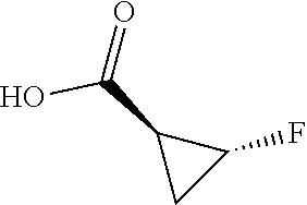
OC(C1C(F)C1)=O
